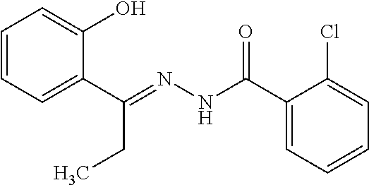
C1=CC=C(C(=NNC(C2=CC=CC=C2Cl)=O)CC)C(O)=C1
